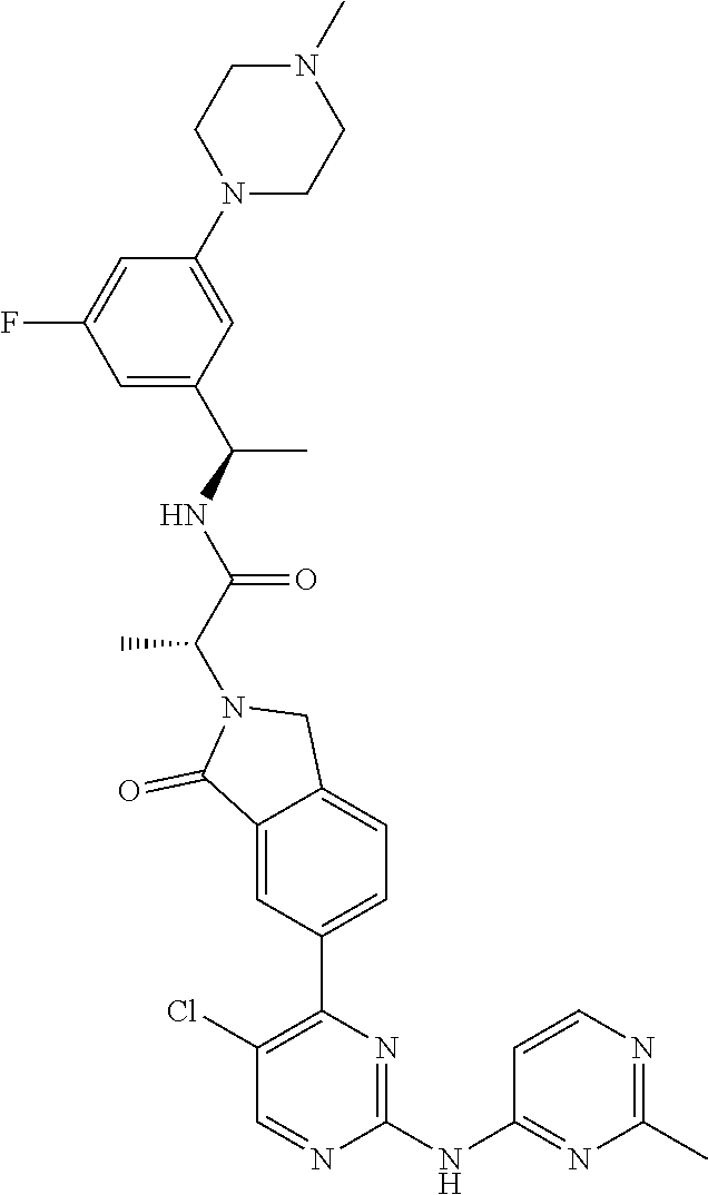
C1(NC2=NC(C)=NC=C2)=NC(C2=CC=C3C(=C2)C(=O)N(C(C(NC(C2=CC(F)=CC(N4CCN(C)CC4)=C2)C)=O)C)C3)=C(Cl)C=N1
